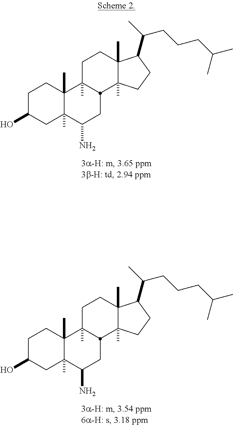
C1C(O)CC2(C)C(C)(C1)C1(C)CCC3(C)C(C)(CCC3C(CCCC(C)C)C)C1CC2N.C1C(O)CC2(C)C(C)(C1)C1(C)CCC3(C)C(C)(CCC3C(CCCC(C)C)C)C1CC2N
